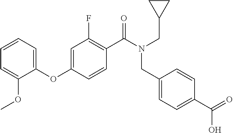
C1=CC=C(OC2=CC(F)=C(C(=O)N(CC3CC3)CC3=CC=C(C(O)=O)C=C3)C=C2)C(OC)=C1
